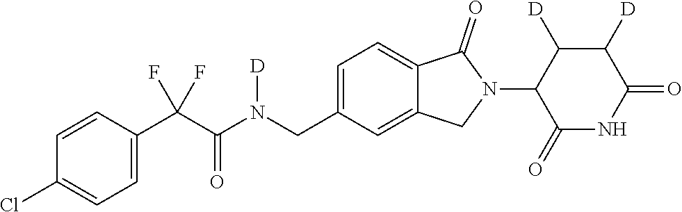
C1=CC(C(C(N(CC2=CC=C3C(=C2)CN(C2C(=O)NC(=O)C([D])C2[D])C3=O)[D])=O)(F)F)=CC=C1Cl
